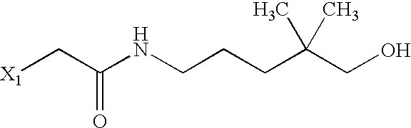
[X1]CC(NCCCC(CO)(C)C)=O
